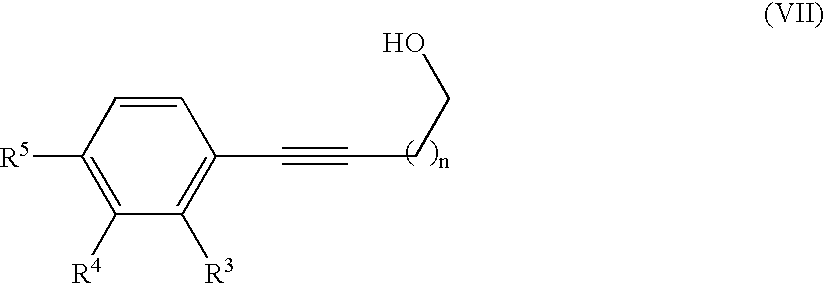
C1=CC([R5])=C([R4])C([R3])=C1C#CCCO
